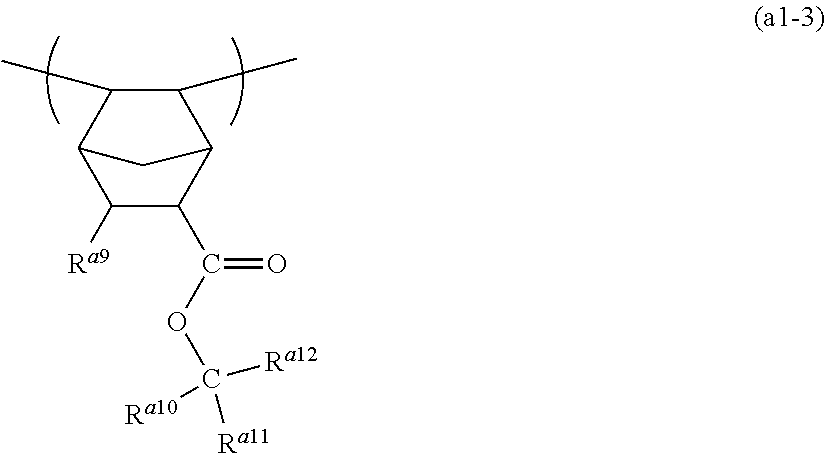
C1(C)C(C)C2C([Ra9])C(C(=O)OC([Ra11])([Ra10])[Ra12])C1C2
